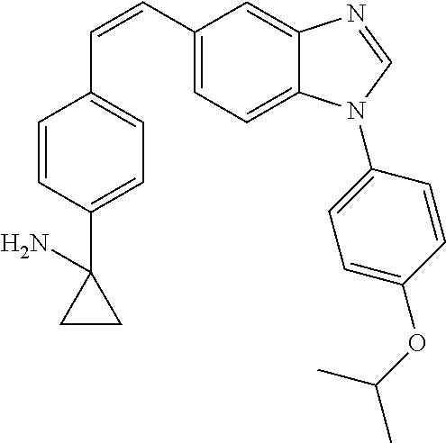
C(=CC1=CC=C2C(=C1)N=CN2C1=CC=C(OC(C)C)C=C1)C1=CC=C(C2(N)CC2)C=C1
